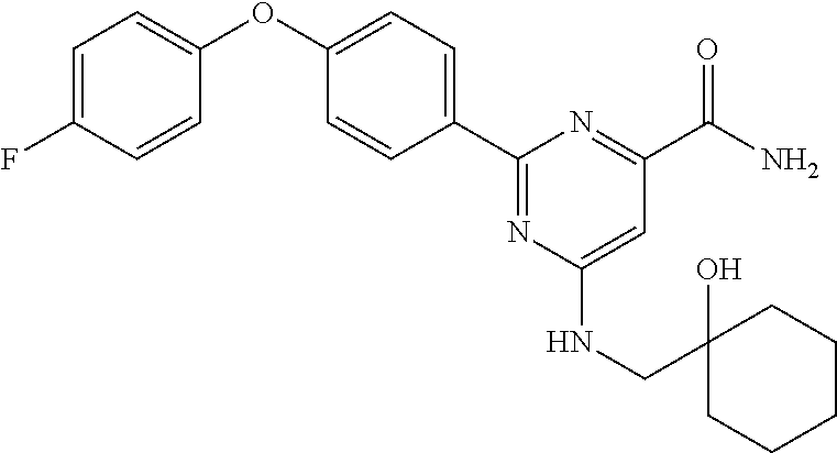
C1(C2=CC=C(OC3=CC=C(F)C=C3)C=C2)=NC(NCC2(O)CCCCC2)=CC(C(=O)N)=N1
